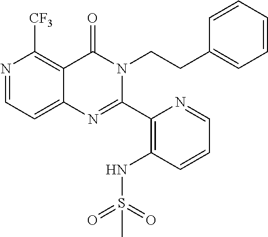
N1=CC=C2C(=C1[CF3])C(=O)N(CCC1=CC=CC=C1)C(C1=C(NS(C)(=O)=O)C=CC=N1)=N2
